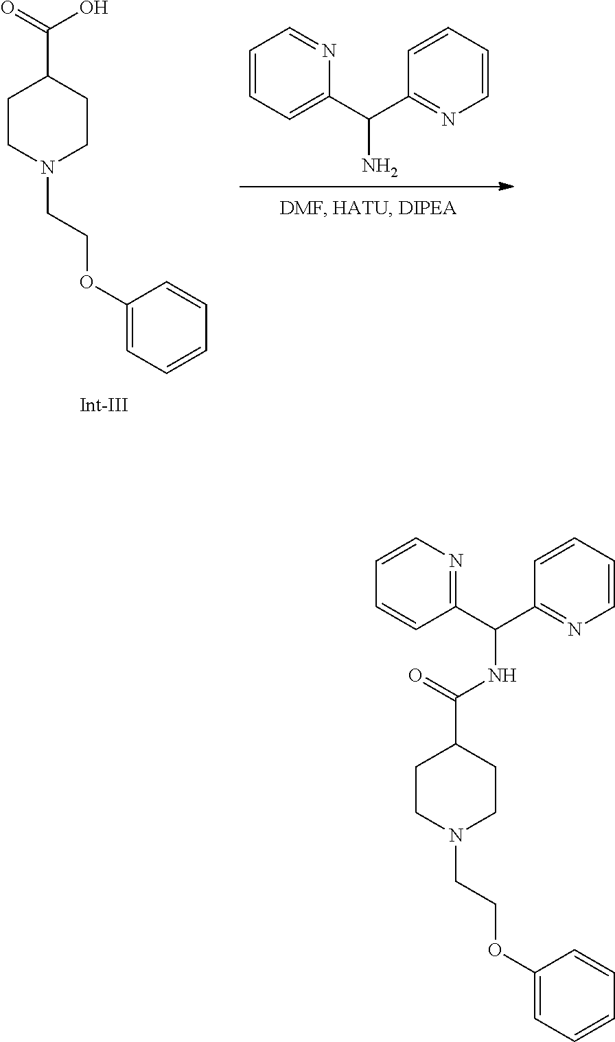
C1CN(CCOC2=CC=CC=C2)CCC1C(=O)O.C1=CC=C(C(C2=NC=CC=C2)N)N=C1.C1CN(CCOC2=CC=CC=C2)CCC1C(NC(C1=NC=CC=C1)C1=NC=CC=C1)=O
